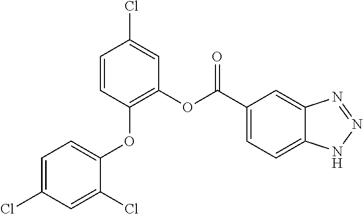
C1=CC(OC2=CC=C(Cl)C=C2Cl)=C(OC(C2=CC=C3C(=C2)N=NN3)=O)C=C1Cl
